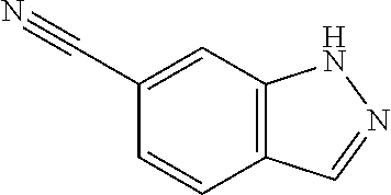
C1=CC2=C(C=C1C#N)NN=C2
